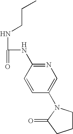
C1CN(C2=CN=C(NC(=O)NCCC)C=C2)C(=O)C1
